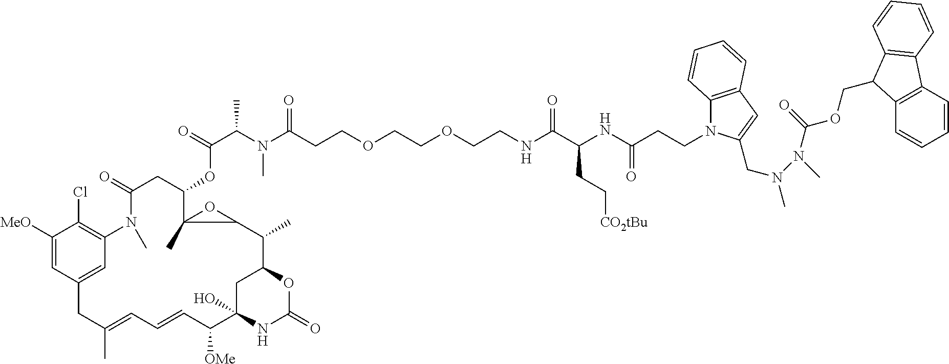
C12=C(C=C(CN(C)N(C(OCC3C4=C(C=CC=C4)C4=C3C=CC=C4)=O)C)N1CCC(NC(C(NCCOCCOCCC(N(C(C(=O)OC1CC(=O)N(C)C3=C(Cl)C([MeO])=CC(=C3)CC(C)=CC=CC([OMe])C3(O)NC(=O)OC(C3)C(C)C3C1(C)O3)C)C)=O)=O)CC[CO2tBu])=O)C=CC=C2
